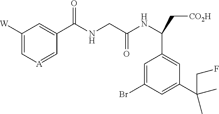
C1([W])=C[A]=CC(C(NCC(NC(C[CO2H])C2=CC(C(CF)(C)C)=CC(Br)=C2)=O)=O)=C1
